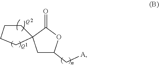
C1C(C[A])OC(=O)C12CCCC2
